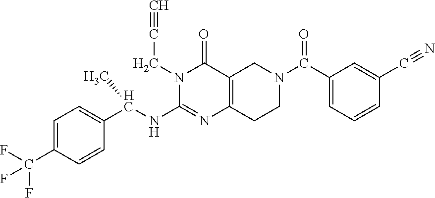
C1(C(N2CC3=C(CC2)N=C(NC(C2=CC=C(C(F)(F)F)C=C2)C)N(CC#C)C3=O)=O)=CC=CC(C#N)=C1
